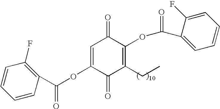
C1=C(OC(=O)C2=C(F)C=CC=C2)C(=O)C(CC)=C(OC(C2=CC=CC=C2F)=O)C1=O
